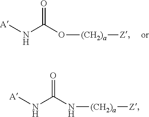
[A]NC(O[(CH2)a][Z])=O.[A]NC(N[(CH2)a][Z])=O
